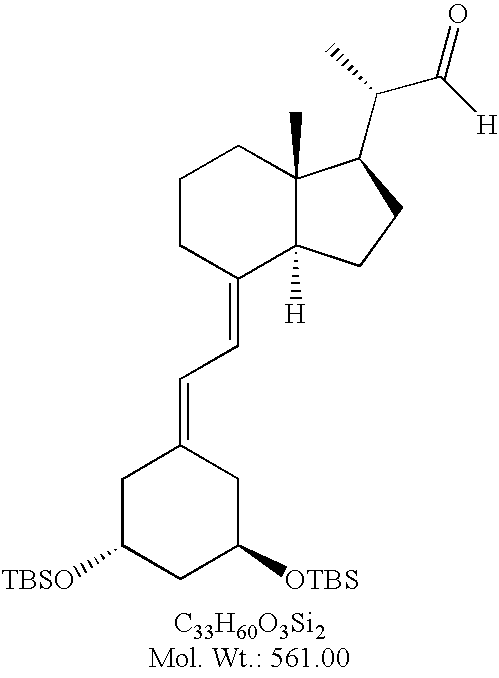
C1C([TBSO])CC([OTBS])CC1=CC=C1C2([H])C(C)(CCC1)C(C(C)C([H])=O)CC2
